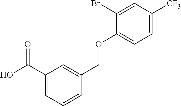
C1(C(O)=O)=CC=CC(COC2=CC=C([CF3])C=C2Br)=C1
